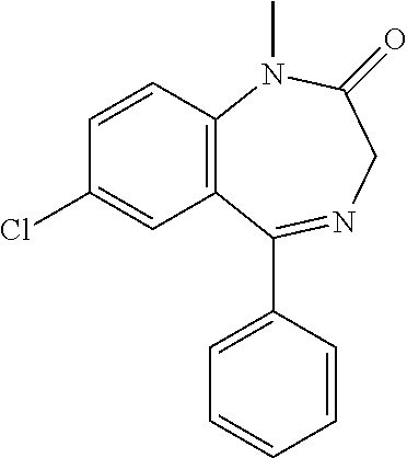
C12=C(C=CC(Cl)=C1)N(C)C(=O)CN=C2C1=CC=CC=C1
